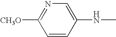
C1=CC(NC)=CN=C1[CH3O]
